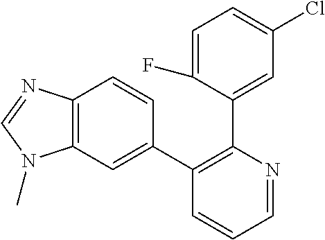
C1=C(F)C(C2=C(C3=CC4=C(C=C3)N=CN4C)C=CC=N2)=CC(Cl)=C1
